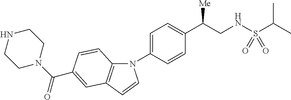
N1(C2=CC=C(C(CNS(C(C)C)(=O)=O)[Me])C=C2)C2=C(C=C1)C=C(C(N1CCNCC1)=O)C=C2
